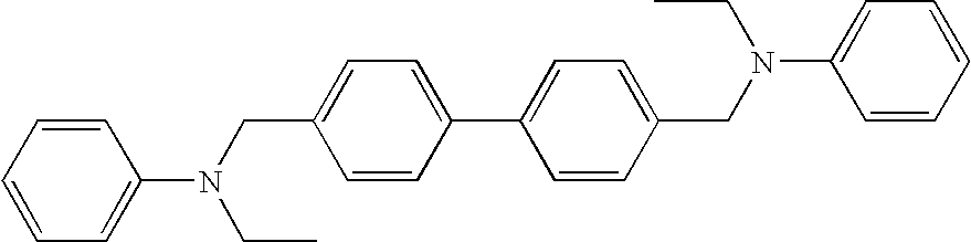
C1=C(N(CC2=CC=C(C3=CC=C(CN(CC)C4=CC=CC=C4)C=C3)C=C2)CC)C=CC=C1
